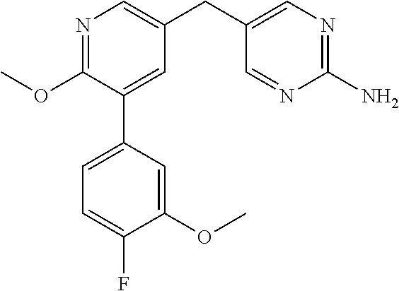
C1(OC)=NC=C(CC2=CN=C(N)N=C2)C=C1C1=CC=C(F)C(OC)=C1
